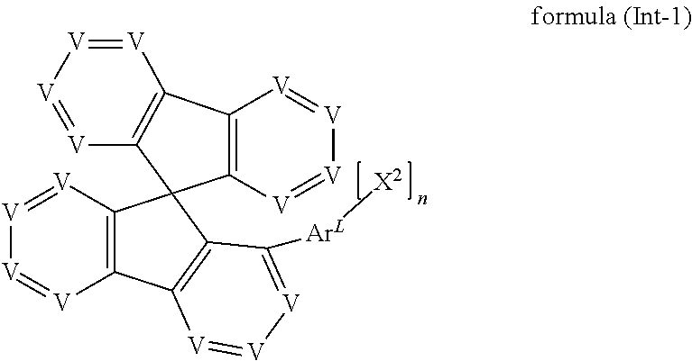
C12=C([V]=[V][V]=[V]1)C1(C3=C(C4=C1C([ArL][X2])=[V][V]=[V]4)[V]=[V][V]=[V]3)C1=C2[V]=[V][V]=[V]1
